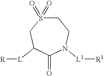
C1S(=O)(=O)CC([L][R])C(=O)N([L1][R1])C1
